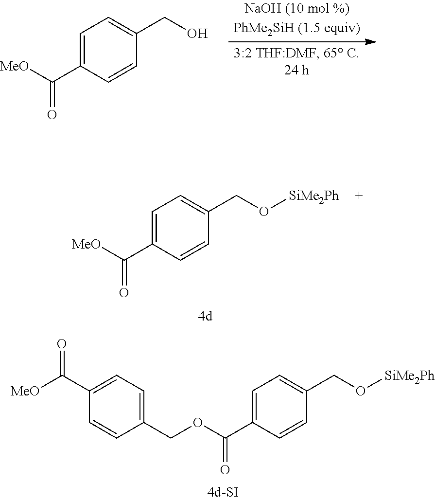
C1=C(C([MeO])=O)C=CC(CO)=C1.C1=C(C(OCC2=CC=C(C([MeO])=O)C=C2)=O)C=CC(CO[SiMe2Ph])=C1.C1=C(C([MeO])=O)C=CC(CO[SiMe2Ph])=C1
